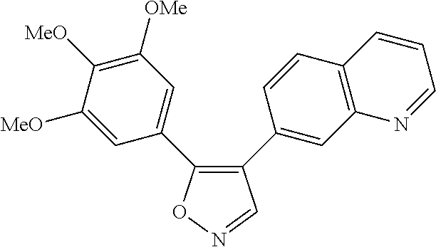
C1(C2=CC3=C(C=C2)C=CC=N3)=C(C2=CC([OMe])=C([MeO])C([MeO])=C2)ON=C1
